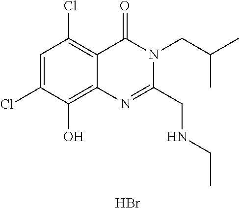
C1=C(Cl)C(O)=C2C(=C1Cl)C(=O)N(CC(C)C)C(CNCC)=N2.Br
